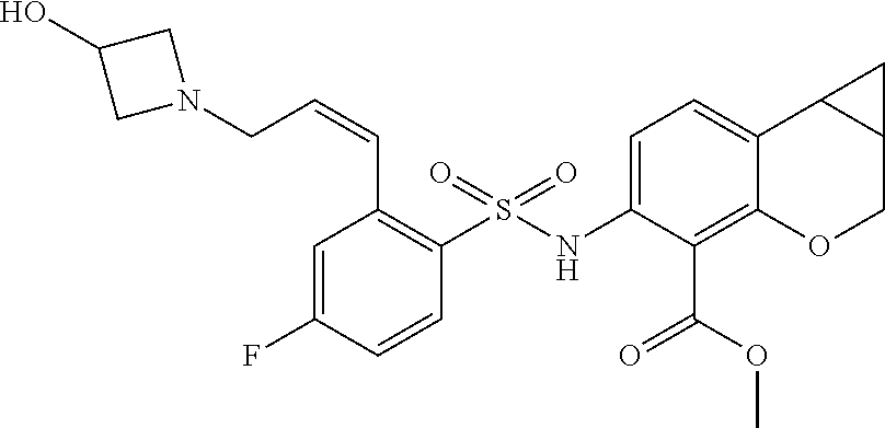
C(C1=C(S(NC2=CC=C3C(=C2C(OC)=O)OCC2C3C2)(=O)=O)C=CC(F)=C1)=CCN1CC(O)C1
